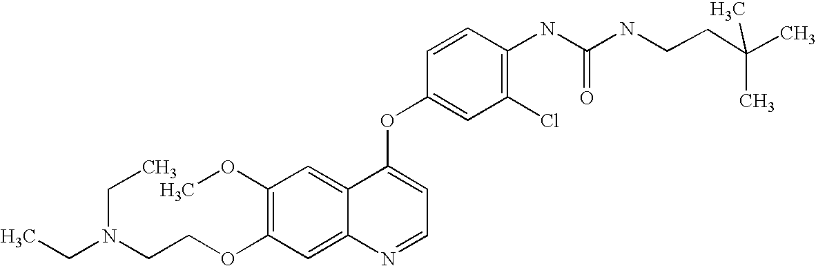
C1=CC(OC2=CC=NC3=CC(OCCN(CC)CC)=C(OC)C=C23)=CC(Cl)=C1NC(=O)NCCC(C)(C)C
